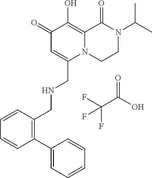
C1(=O)C=C(CNCC2=C(C3=CC=CC=C3)C=CC=C2)N2C(=C1O)C(=O)N(C(C)C)CC2.O=C(O)C(F)(F)F
